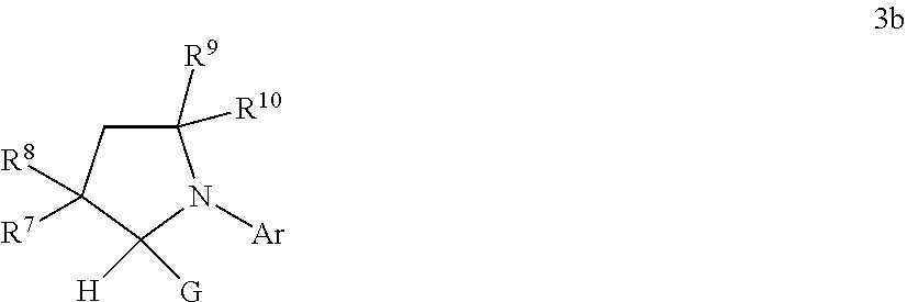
C1([H])([G])N([Ar])C([R9])([R10])CC1([R7])[R8]
